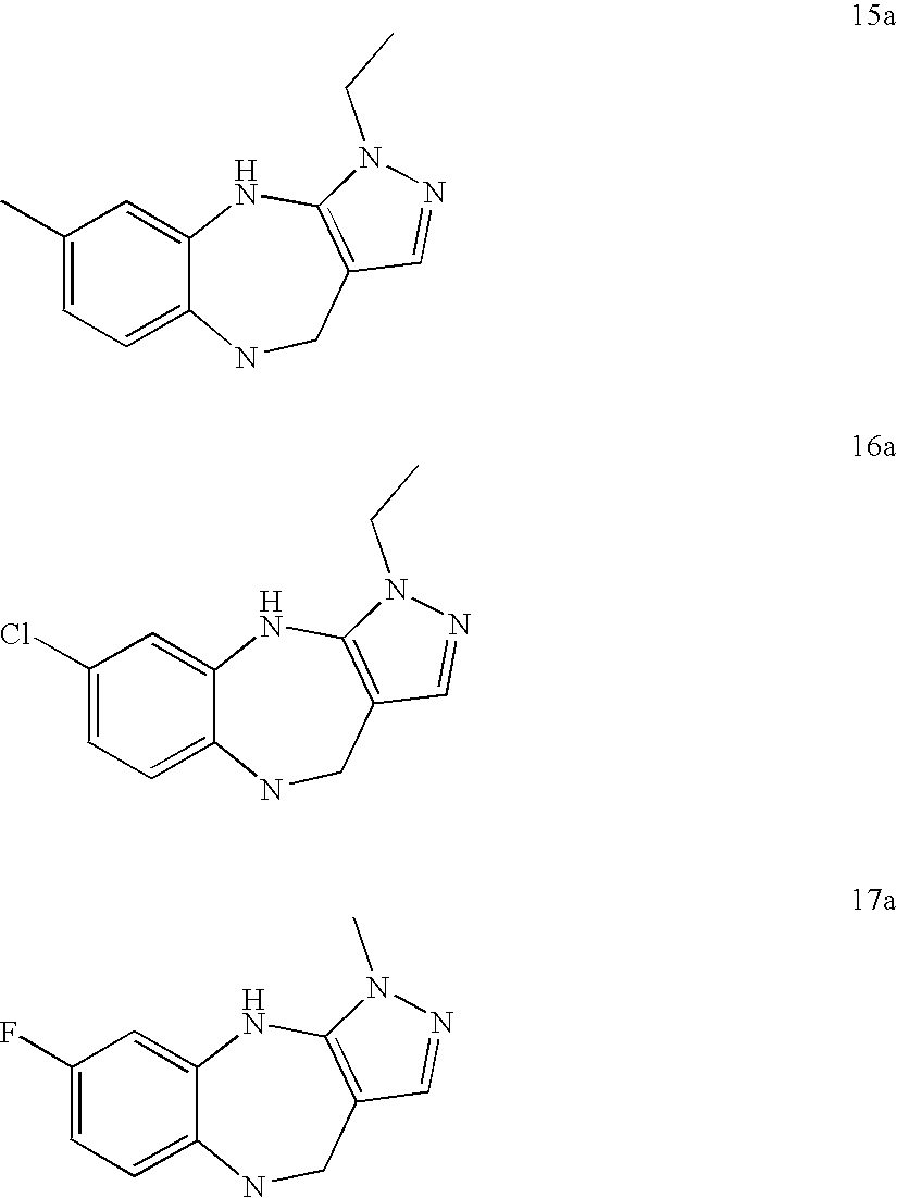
C1=NN(CC)C2=C1CNC1=CC=C(C)C=C1N2.C1=NN(CC)C2=C1CNC1=CC=C(Cl)C=C1N2.C1=NN(C)C2=C1CNC1=CC=C(F)C=C1N2
